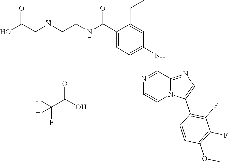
C1=C(C(=O)NCCNCC(O)=O)C(CC)=CC(NC2=NC=CN3C2=NC=C3C2=C(F)C(F)=C(OC)C=C2)=C1.C(C(O)=O)(F)(F)F
